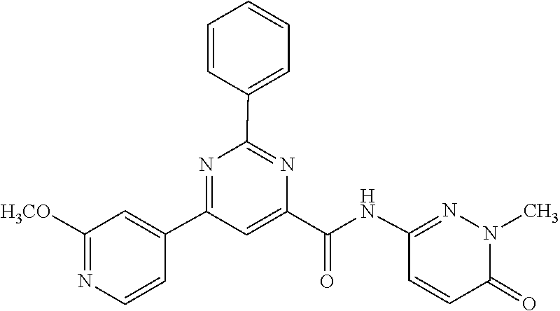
C1=CC(=O)N(C)N=C1NC(C1=CC(C2=CC([H3CO])=NC=C2)=NC(C2=CC=CC=C2)=N1)=O
